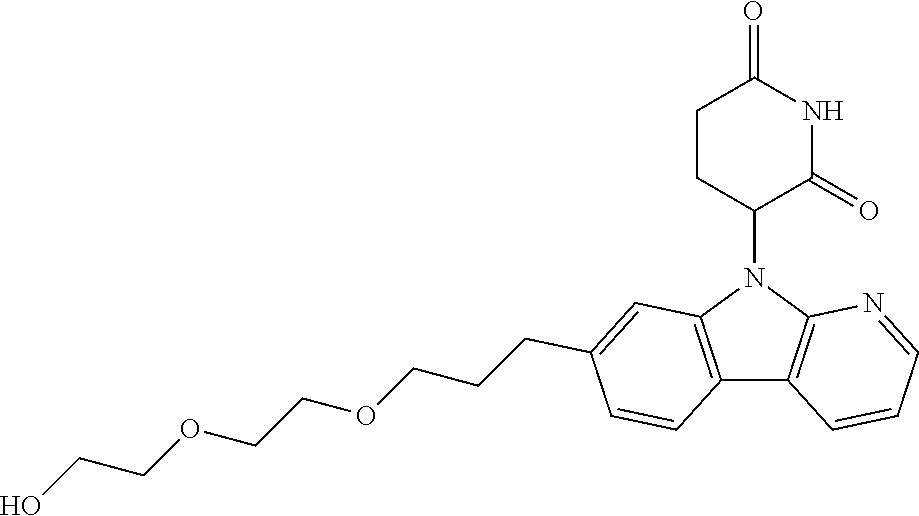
N1(C2CCC(=O)NC2=O)C2=C(C3=C1C=C(CCCOCCOCCO)C=C3)C=CC=N2
